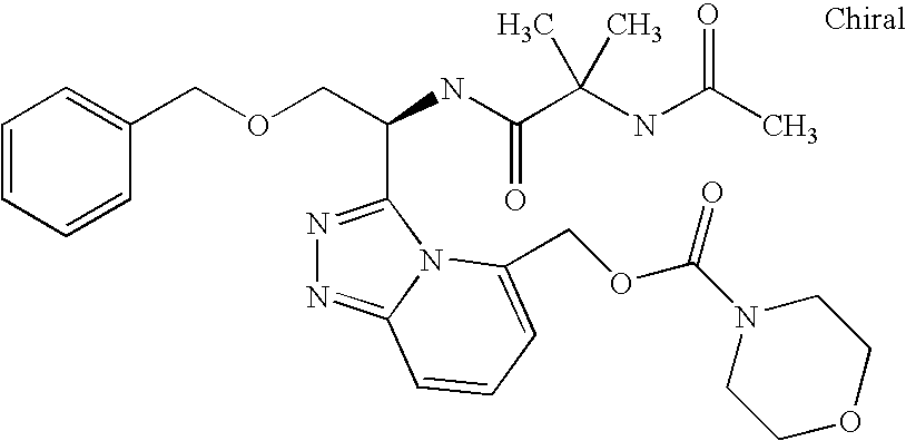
C1=CC=CC(COCC(NC(C(NC(C)=O)(C)C)=O)C2=NN=C3N2C(COC(N2CCOCC2)=O)=CC=C3)=C1
